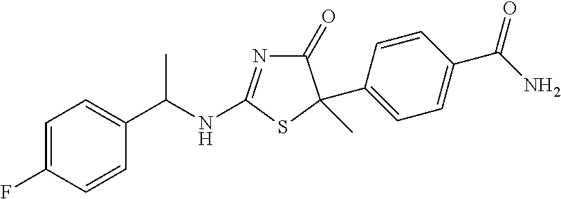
C1(=O)N=C(NC(C2=CC=C(F)C=C2)C)SC1(C1=CC=C(C(N)=O)C=C1)C
